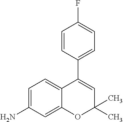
C1=C(N)C=C2C(=C1)C(C1=CC=C(F)C=C1)=CC(C)(C)O2
